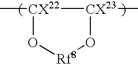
[CX22]1(C)O[Rf8]O[CX23]1C
